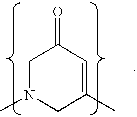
C1N(C)CC(C)=CC1=O
